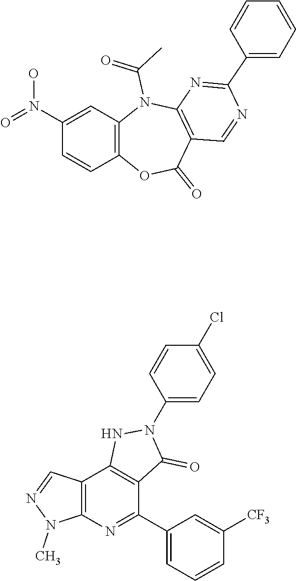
C1=C(N(=O)O)C=CC2=C1N(C(C)=O)C1=C(C(=O)O2)C=NC(C2=CC=CC=C2)=N1.C12=C(N=C(C3=CC=CC([CF3])=C3)C3=C1NN(C1=CC=C(Cl)C=C1)C3=O)N(C)N=C2
